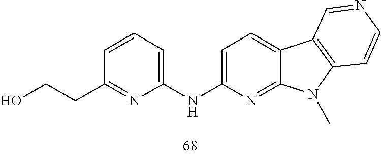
OCCC1=NC(NC2=CC=C3C(=N2)N(C)C2=C3C=NC=C2)=CC=C1
